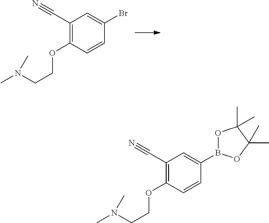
C1(C#N)=C(OCCN(C)C)C=CC(Br)=C1.C1(C#N)=C(OCCN(C)C)C=CC(B2OC(C)(C)C(C)(C)O2)=C1
